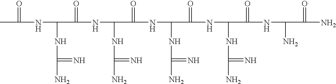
CC(=O)NC(NC(N)=N)C(=O)NC(NC(N)=N)C(=O)NC(NC(N)=N)C(=O)NC(NC(N)=N)C(=O)NC(N)C(=O)N
